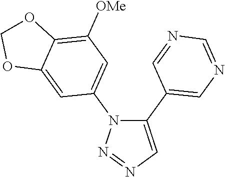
C1(C2=CN=CN=C2)=CN=NN1C1=CC([OMe])=C2C(=C1)OCO2
